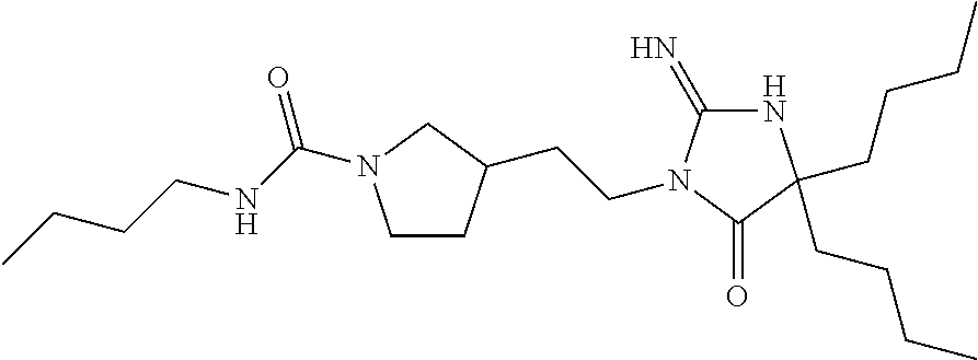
N1C(=N)N(CCC2CCN(C(=O)NCCCC)C2)C(=O)C1(CCCC)CCCC
